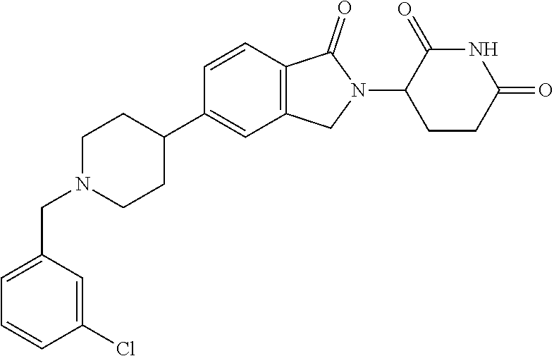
C1N(CC2=CC=CC(Cl)=C2)CCC(C2=CC3=C(C=C2)C(=O)N(C2CCC(=O)NC2=O)C3)C1
